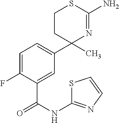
C1=C(C(NC2=NC=CS2)=O)C(F)=CC=C1C1(C)N=C(N)SCC1
